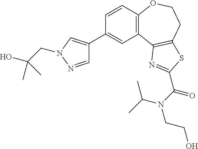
C1=CC2=C(C=C1C1=CN(CC(O)(C)C)N=C1)C1=C(CCO2)SC(C(N(C(C)C)CCO)=O)=N1
